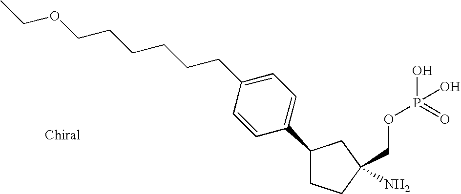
NC1(COP(O)(O)=O)CCC(C2=CC=C(CCCCCCOCC)C=C2)C1
